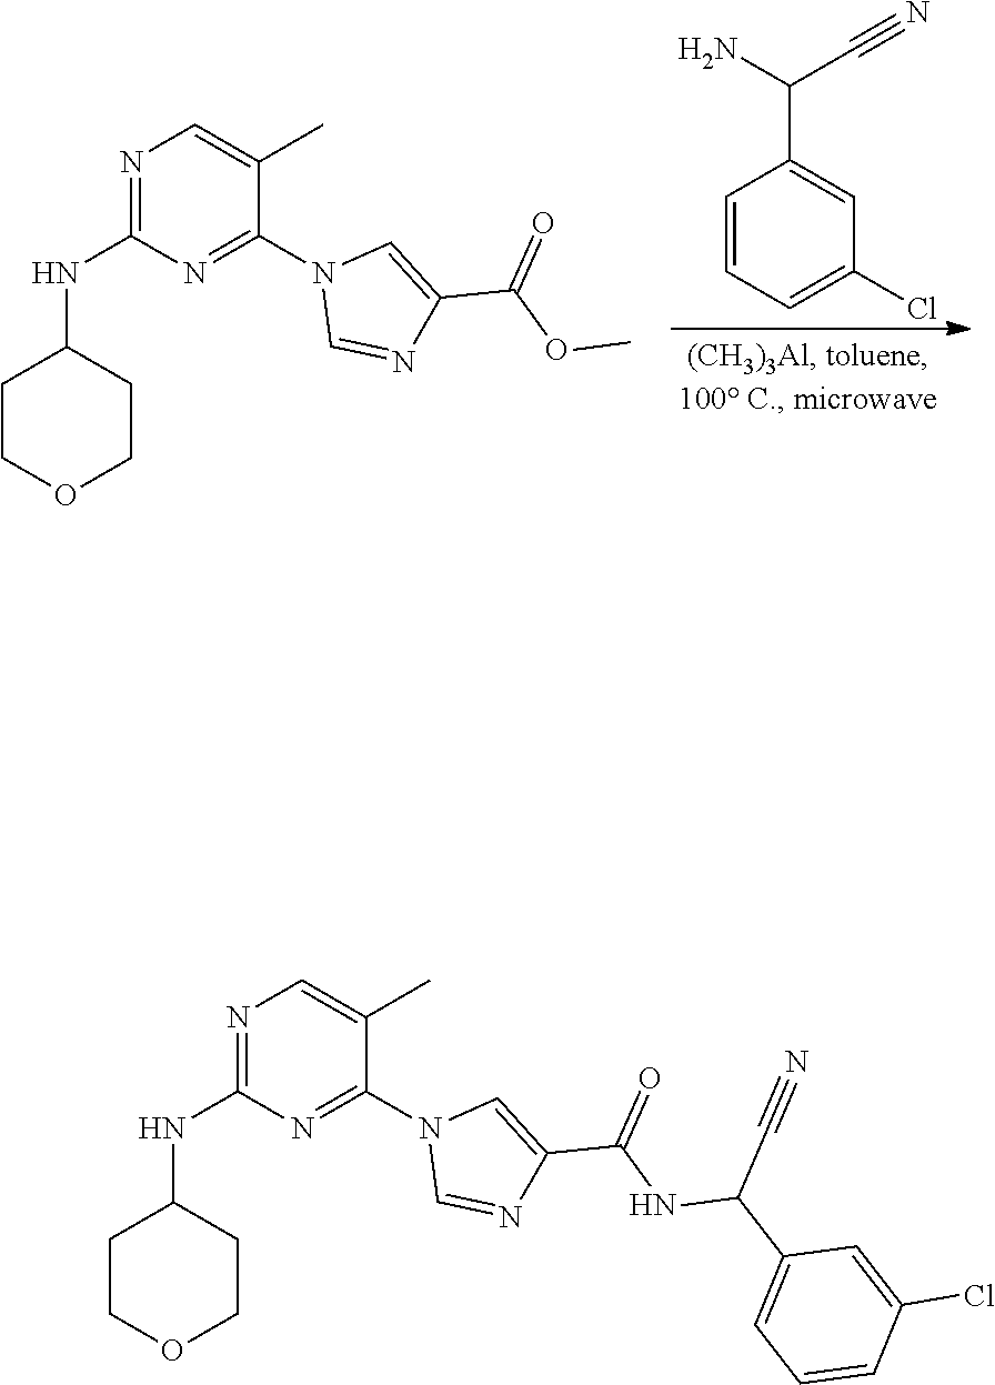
C1=CC=C(Cl)C=C1C(N)C#N.N1=C(NC2CCOCC2)N=C(N2C=NC(C(OC)=O)=C2)C(C)=C1.N1=C(NC2CCOCC2)N=C(N2C=NC(C(NC(C3=CC=CC(Cl)=C3)C#N)=O)=C2)C(C)=C1
